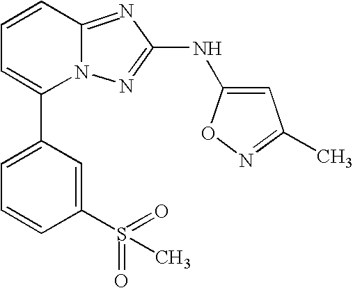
C1=CC2=NC(NC3=CC(C)=NO3)=NN2C(C2=CC=CC(S(=O)(=O)C)=C2)=C1
